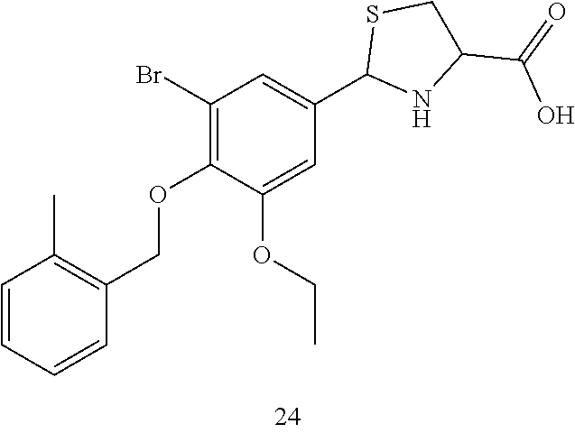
C1=CC=CC(COC2=C(Br)C=C(C3NC(C(=O)O)CS3)C=C2OCC)=C1C
